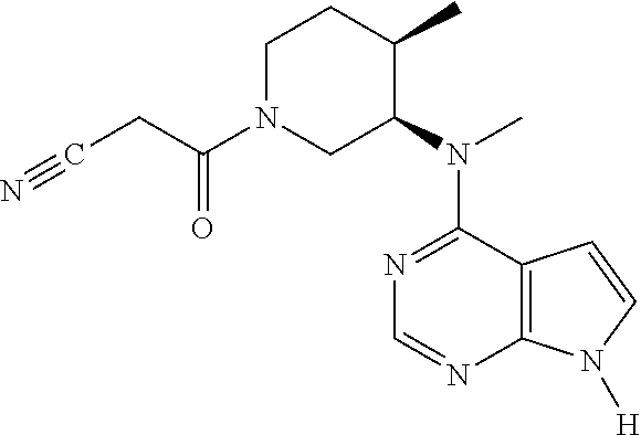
C1N(C(CC#N)=O)CC(N(C)C2=NC=NC3=C2C=CN3[H])C(C)C1
